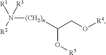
[(CH2)n](N([R2])([R1])[R3])C(O[R5])CO[R4]
